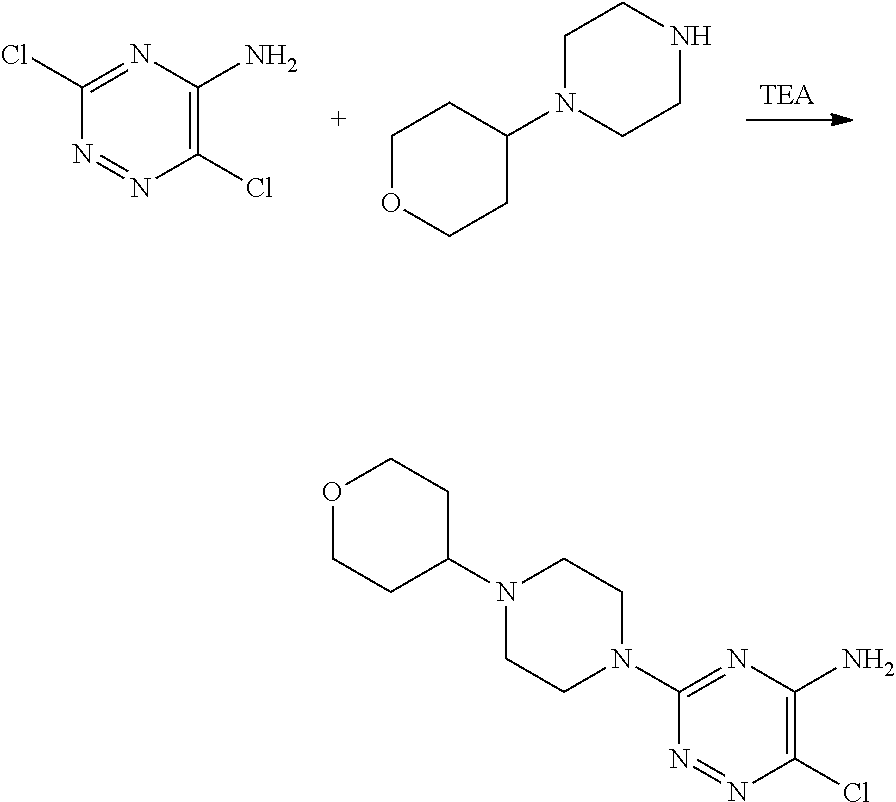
C1(Cl)=C(N)N=C(Cl)N=N1.C1OCCC(N2CCNCC2)C1.C1(Cl)=C(N)N=C(N2CCN(C3CCOCC3)CC2)N=N1
